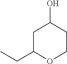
C1C(CC)OCCC1O
